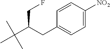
CC(C(CC1=CC=C([NO2])C=C1)CF)(C)C
